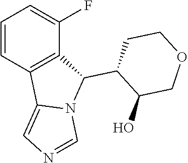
C1=CC2=C(C(F)=C1)C(C1CCOCC1O)N1C2=CN=C1
